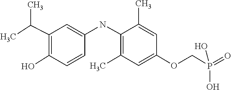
C1(NC2=CC(C(C)C)=C(O)C=C2)=C(C)C=C(OCP(=O)(O)O)C=C1C
